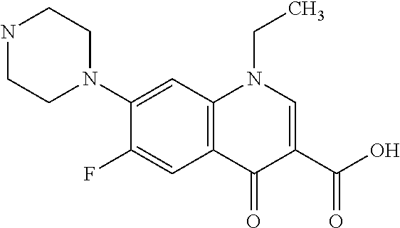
C1(N2CCNCC2)=CC2=C(C=C1F)C(=O)C(C(=O)O)=CN2CC
